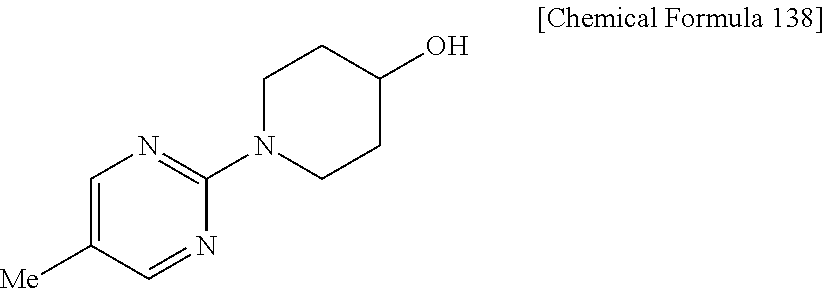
C1=C([Me])C=NC(N2CCC(O)CC2)=N1
